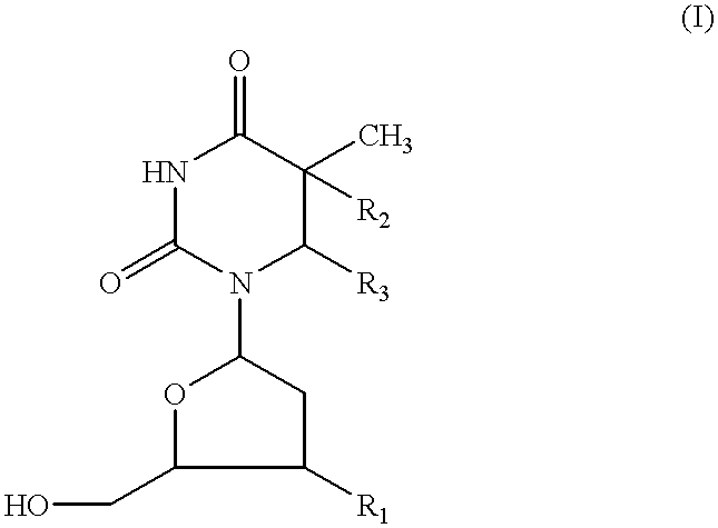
N1(C2OC(CO)C([R1])C2)C([R3])C(C)([R2])C(=O)NC1=O
